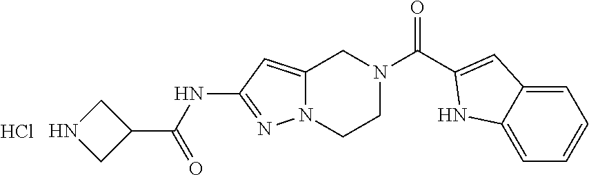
N(C1=NN2C(=C1)CN(C(C1=CC3=CC=CC=C3N1)=O)CC2)C(C1CNC1)=O.Cl
